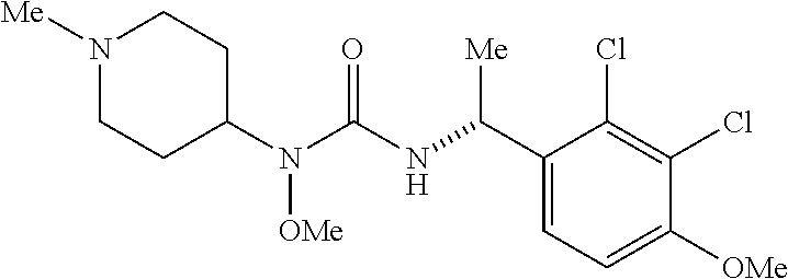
N1([Me])CCC(N(C(=O)NC(C2=CC=C([OMe])C(Cl)=C2Cl)[Me])[OMe])CC1
